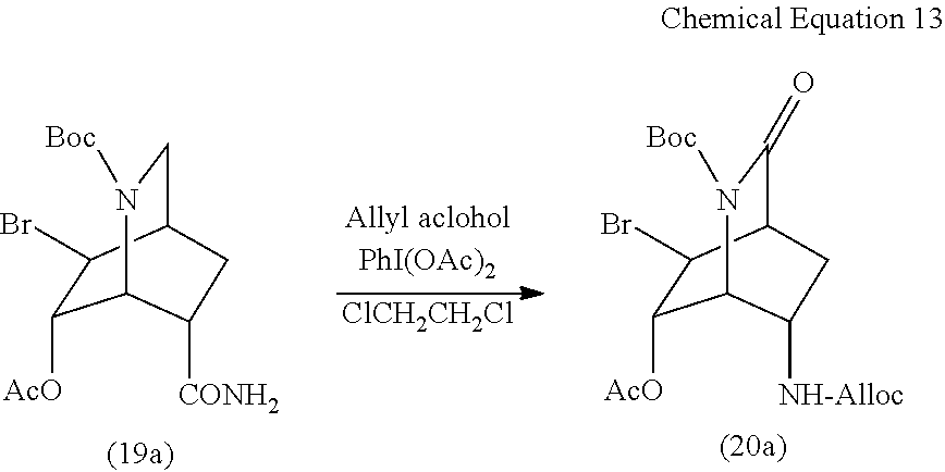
C1([AcO])C(Br)C2CN([Boc])C1C([CONH2])C2.[ClCH2CH2Cl].C1([AcO])C(Br)C2C(=O)N([Boc])C1C([NH-Alloc])C2
